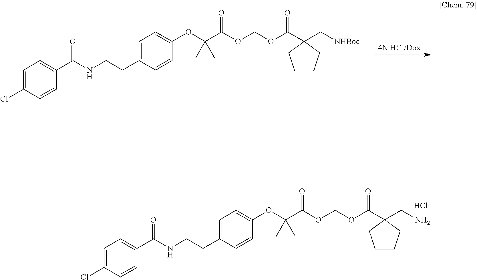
[4N HCl/Dox].C1=C(Cl)C=CC(C(NCCC2=CC=C(OC(C(=O)OCOC(C3(C[NHBoc])CCCC3)=O)(C)C)C=C2)=O)=C1.C1=C(Cl)C=CC(C(NCCC2=CC=C(OC(C(=O)OCOC(C3(CN)CCCC3)=O)(C)C)C=C2)=O)=C1.Cl
